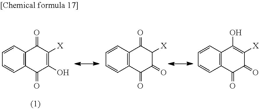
C12=C(C=CC=C1)C(=O)C([X])=C(O)C2=O.C12=C(C=CC=C1)C(=O)C([X])C(=O)C2=O.C12=C(C=CC=C1)C(O)=C([X])C(=O)C2=O
